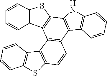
C12=C(SC3=C1C1=C(C4=C(C5=C1C1=C(C=CC=C1)S5)NC1=C4C=CC=C1)C=C3)C=CC=C2
